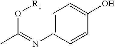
CC(=NC1=CC=C(O)C=C1)O[R1]
